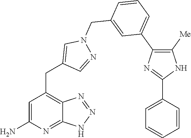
C1=C(N)N=C2C(=C1CC1=CN(CC3=CC(C4=C([Me])NC(C5=CC=CC=C5)=N4)=CC=C3)N=C1)N=NN2
